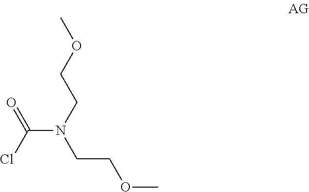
ClC(N(CCOC)CCOC)=O
